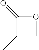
C1(C)COC1=O
